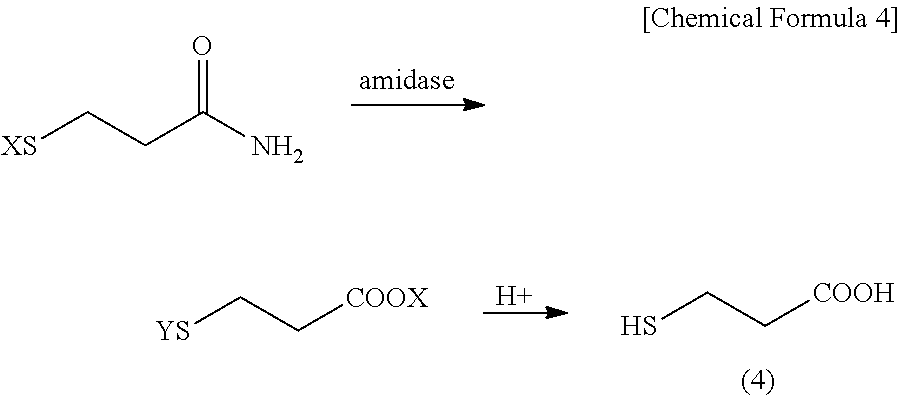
[XS]CCC(N)=O.[H].SCC[COOH].[YS]CC[COOX]
